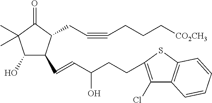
C1(O)C(C=CC(CCC2=C(Cl)C3=C(S2)C=CC=C3)O)C(CC#CCCC[CO2CH3])C(=O)C1(C)C
